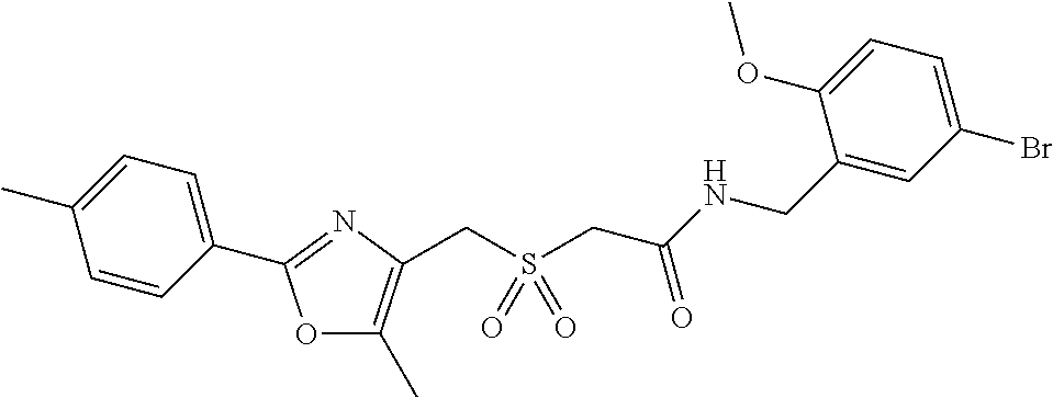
C1=CC(C2=NC(CS(CC(NCC3=CC(Br)=CC=C3OC)=O)(=O)=O)=C(C)O2)=CC=C1C
